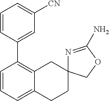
C1=CC(C2=C3C(=CC=C2)CCC2(C3)N=C(N)OC2)=CC([CN])=C1
